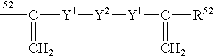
CC([Y1][Y2][Y1]C([R52])=C)=C
